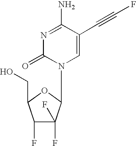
C1=C(C#CF)C(N)=NC(=O)N1C1C(F)(F)C(F)C(CO)O1
